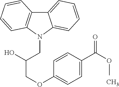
C12=CC=CC=C1N(CC(COC1=CC=C(C(O[CH3])=O)C=C1)O)C1=C2C=CC=C1
